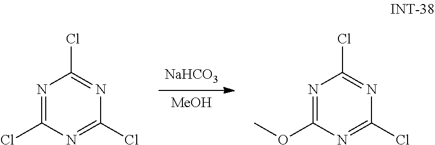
N1=C(Cl)N=C(Cl)N=C1Cl.[NaHCO3].[MeOH].N1=C(OC)N=C(Cl)N=C1Cl
